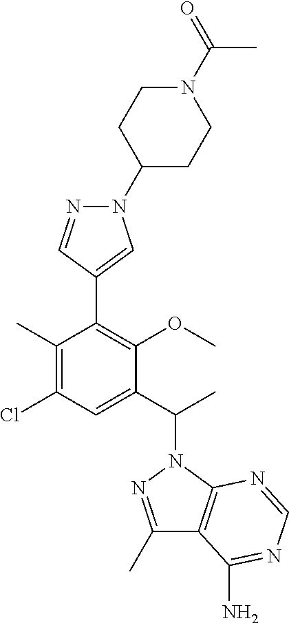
C1(C)=C(Cl)C=C(C(C)N2N=C(C)C3=C2N=CN=C3N)C(OC)=C1C1=CN(C2CCN(C(=O)C)CC2)N=C1
